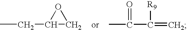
CCC1OC1.CC(C(=C)[R9])=O
